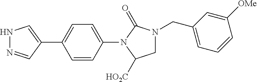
C1(N2C([HO2C])CN(CC3=CC=CC([OMe])=C3)C2=O)=CC=C(C2=CNN=C2)C=C1
